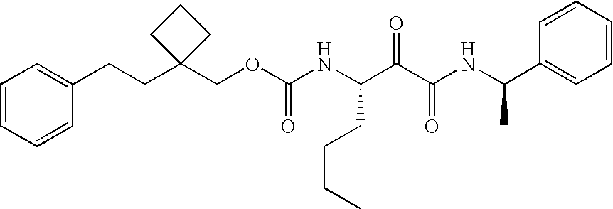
C1(COC(NC(C(C(NC(C2=CC=CC=C2)C)=O)=O)CCCC)=O)(CCC2=CC=CC=C2)CCC1
